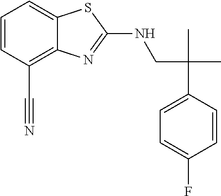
C(CNC1=NC2=C(C#N)C=CC=C2S1)(C1=CC=C(F)C=C1)(C)C
